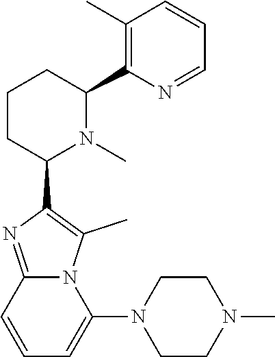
C1CC(C2=C(C)N3C(=N2)C=CC=C3N2CCN(C)CC2)N(C)C(C2=C(C)C=CC=N2)C1
